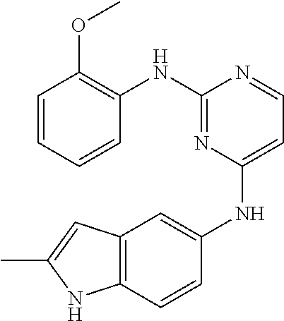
C1=CC=CC(NC2=NC(NC3=CC4=C(C=C3)NC(C)=C4)=CC=N2)=C1OC
